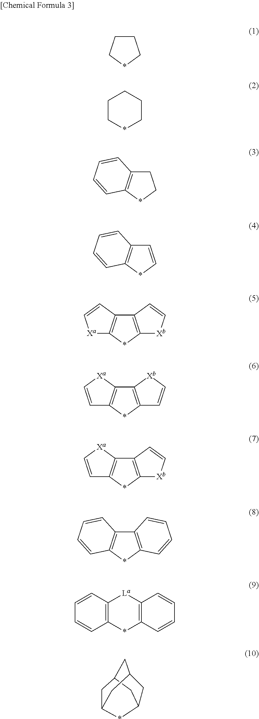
C1CC*C1.C1C*CCC1.C1C2=C(*C1)C=CC=C2.C1=C*C2=C1C=CC=C2.C12=C(*C3=C1C=C[Xa]3)[Xb]C=C2.C12=C(*C3=C1[Xa]C=C3)C=C[Xb]2.C12=C(*C3=C1[Xa]C=C3)[Xb]C=C2.C12=C(*C3=C1C=CC=C3)C=CC=C2.C1=CC2=C(C=C1)*C1=C([La]2)C=CC=C1.C1C2CC3CC1CC(C3)*2
